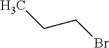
C(CBr)C
